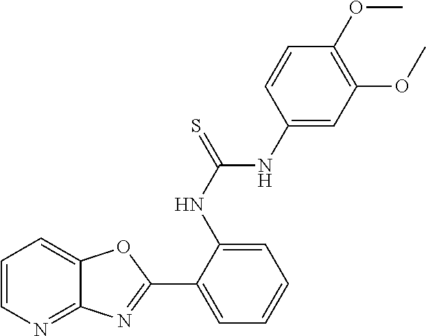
C1=CN=C2C(=C1)OC(C1=CC=CC=C1NC(=S)NC1=CC(OC)=C(OC)C=C1)=N2
